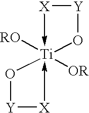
[X]1->[Ti]2([RO])([OR])(-[X][Y]O2)O[Y]1
